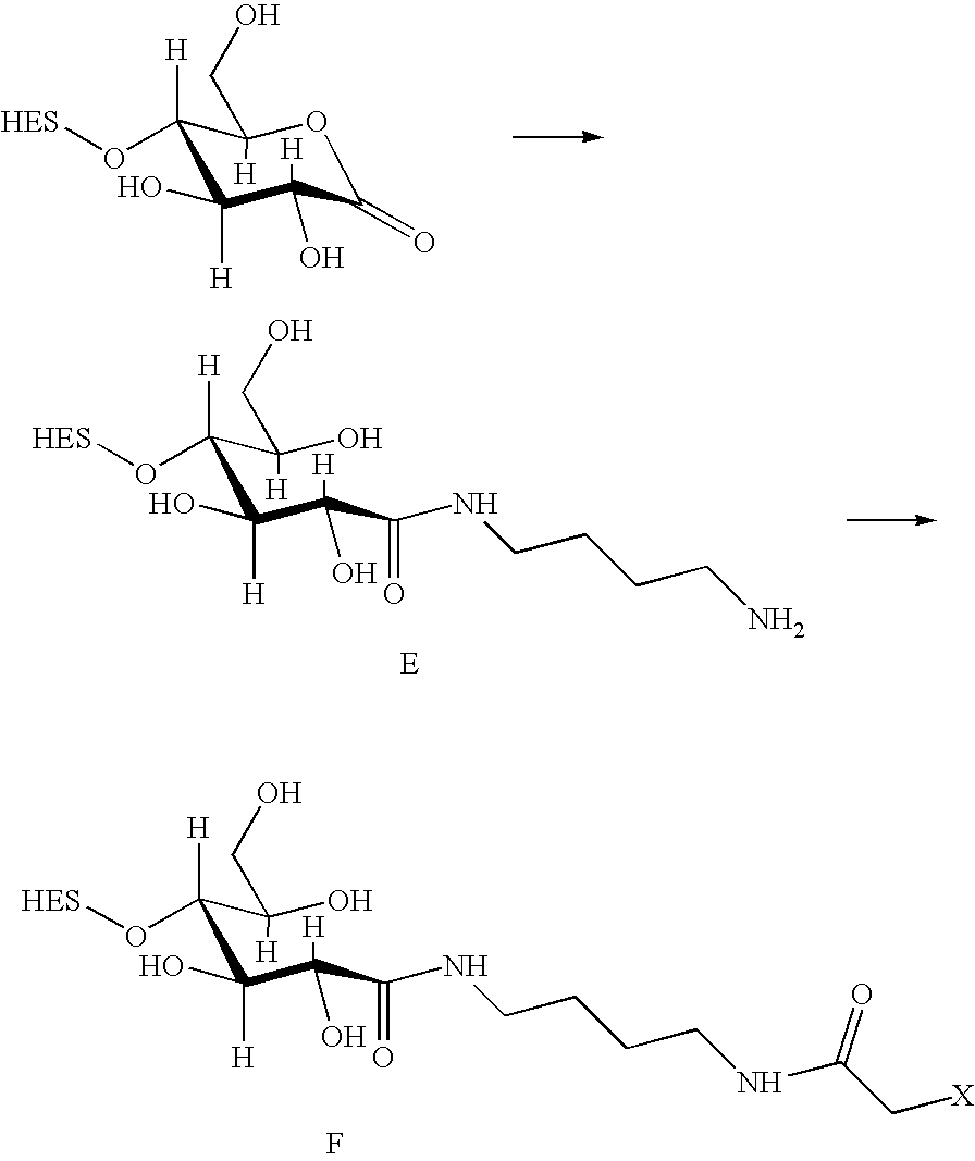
C1(O[HES])([H])C(O)([H])C([H])(O)C(=O)OC1(CO)[H].C(C(C([H])(O)C(NCCCCN)=O)(O)[H])(C(O)(CO)[H])(O[HES])[H].C(C(C([H])(O)C(NCCCCNC(C[X])=O)=O)(O)[H])(C(O)(CO)[H])(O[HES])[H].F
